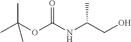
CC(OC(NC(CO)C)=O)(C)C
